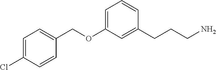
C1=C(OCC2=CC=C(Cl)C=C2)C=C(CCCN)C=C1
